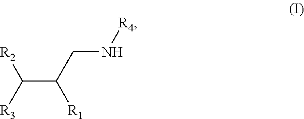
[R2]C([R3])C(CN[R4])[R1]
